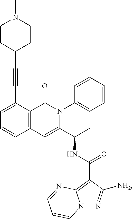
C1(C#CC2CCN(C)CC2)=CC=CC2=C1C(=O)N(C1=CC=CC=C1)C(C(C)NC(C1=C3N(N=C1[NH2])C=CC=N3)=O)=C2
